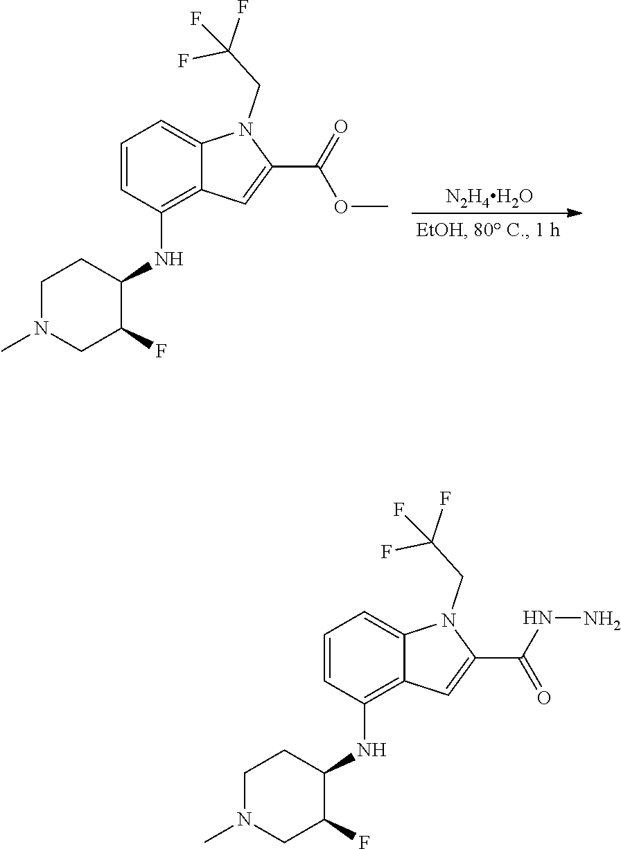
C1=CC(NC2CCN(C)CC2F)=C2C(=C1)N(CC(F)(F)F)C(C(NN)=O)=C2.C1=CC(NC2CCN(C)CC2F)=C2C(=C1)N(CC(F)(F)F)C(C(=O)OC)=C2.[N2H4H2O]
